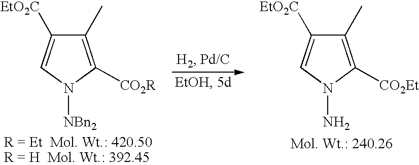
C1(C)=C([CO2R])N([NBn2])C=C1[EtO2C].C1(C)=C([CO2Et])N(N)C=C1[EtO2C]
